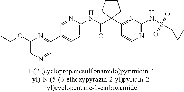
C1(NC(=O)C2(C3=NC(NS(C4CC4)(=O)=O)=NC=C3)CCCC2)=CC=C(C2=NC(OCC)=CN=C2)C=N1
